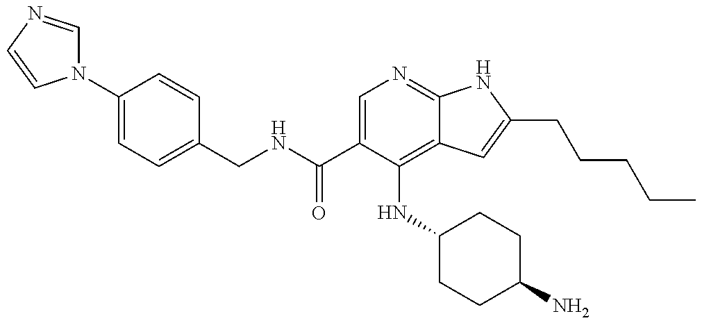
O=C(NCC1=CC=C(N2C=NC=C2)C=C1)C1=CN=C2C(=C1NC1CCC(N)CC1)C=C(CCCCC)N2
